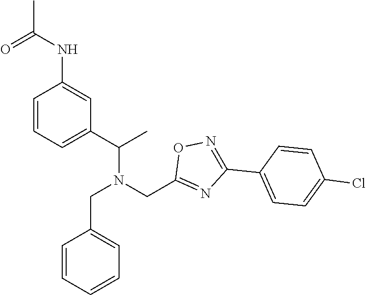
O=C(NC1=CC(C(C)N(CC2=NC(C3=CC=C(Cl)C=C3)=NO2)CC2=CC=CC=C2)=CC=C1)C
